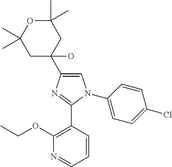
C1(C2(O)CC(C)(C)OC(C)(C)C2)=CN(C2=CC=C(Cl)C=C2)C(C2=C(OCC)N=CC=C2)=N1
